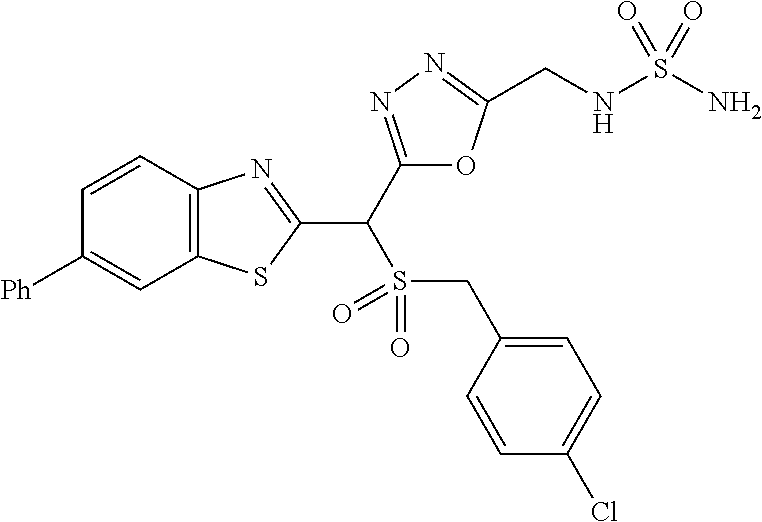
C12=C(C=CC([Ph])=C1)N=C(C(C1=NN=C(CNS(N)(=O)=O)O1)S(CC1=CC=C(Cl)C=C1)(=O)=O)S2
